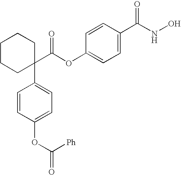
C1=CC(C(NO)=O)=CC=C1OC(C1(C2=CC=C(OC(=O)[Ph])C=C2)CCCCC1)=O
